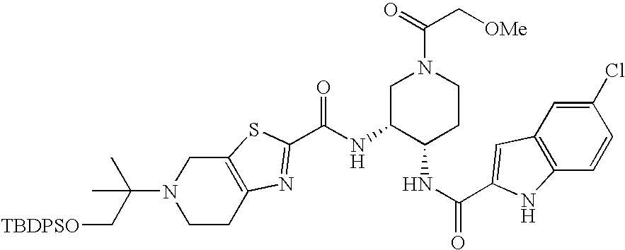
C12=C(CCN(C(C[TBDPSO])(C)C)C1)N=C(C(NC1C(NC(=O)C3=CC4=C(C=CC(Cl)=C4)N3)CCN(C(=O)C[OMe])C1)=O)S2
